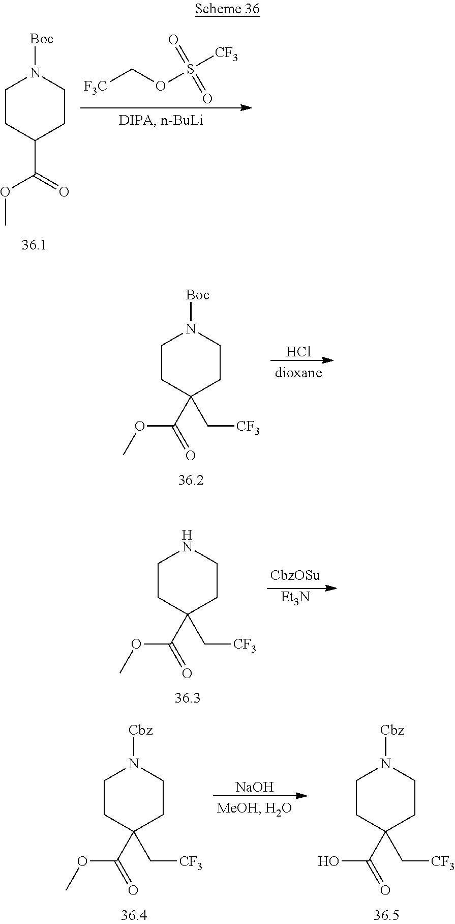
C1CC(C(=O)OC)CCN1[Boc].[F3C]COS([CF3])(=O)=O.C1CC(C(OC)=O)(C[CF3])CCN1[Boc].Cl.C1CC(C(OC)=O)(C[CF3])CCN1.[Et3N].C1CC(C(OC)=O)(C[CF3])CCN1[Cbz].[NaOH].C1CC(C(O)=O)(C[CF3])CCN1[Cbz]
